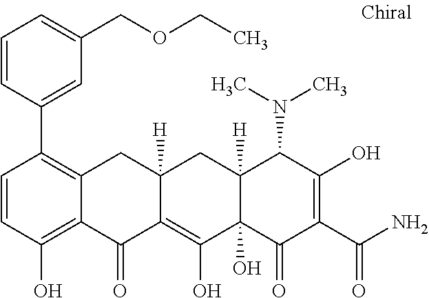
C1=CC(O)=C2C(=C1C1=CC(COCC)=CC=C1)CC1([H])C(=C(O)C3(O)C([H])(C1)C(N(C)C)C(O)=C(C(N)=O)C3=O)C2=O
